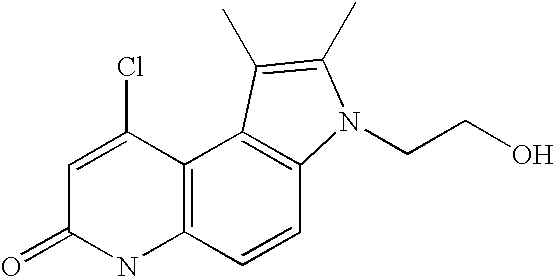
C1=C(Cl)C2=C(NC1=O)C=CC1=C2C(C)=C(C)N1CCO
